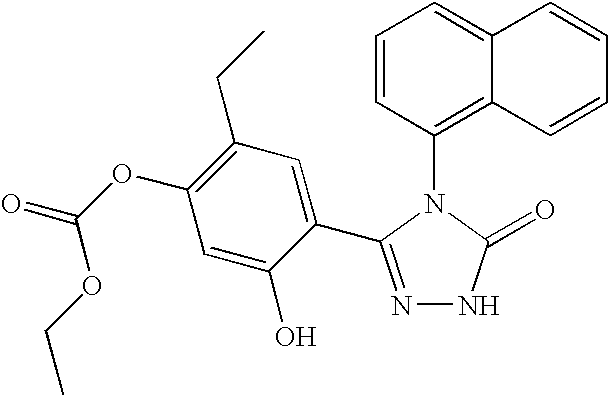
N1=C(C2=CC(CC)=C(OC(=O)OCC)C=C2O)N(C2=C3C(=CC=C2)C=CC=C3)C(=O)N1
